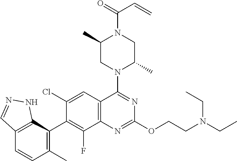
C12=C(C(C3=C(F)C4=C(C=C3Cl)C(N3C(C)CN(C(=O)C=C)C(C)C3)=NC(OCCN(CC)CC)=N4)=C(C)C=C1)NN=C2
